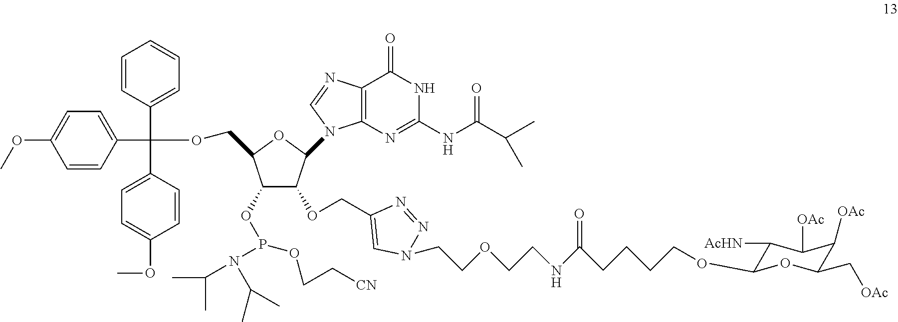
C1=CC(C(OCC2C(OP(OCC[CN])N(C(C)C)C(C)C)C(OCC3=CN(CCOCCNC(CCCCOC4C([AcHN])C([OAc])C([OAc])C(C[OAc])O4)=O)N=N3)C(N3C4=C(N=C3)C(=O)NC(NC(C(C)C)=O)=N4)O2)(C2=CC=CC=C2)C2=CC=C(OC)C=C2)=CC=C1OC
